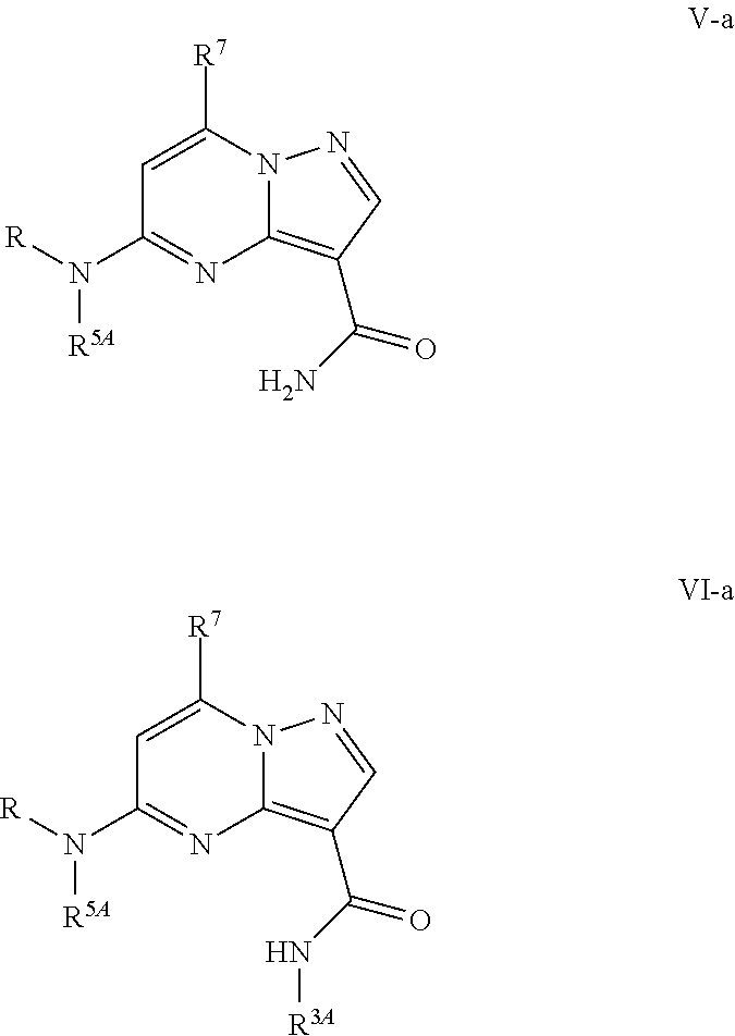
N12C(=C(C(N)=O)C=N1)N=C(N([R])[R5A])C=C2[R7].N12C(=C(C(N[R3A])=O)C=N1)N=C(N([R])[R5A])C=C2[R7]
